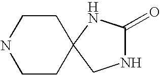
C1CC2(CCN1)CNC(=O)N2
